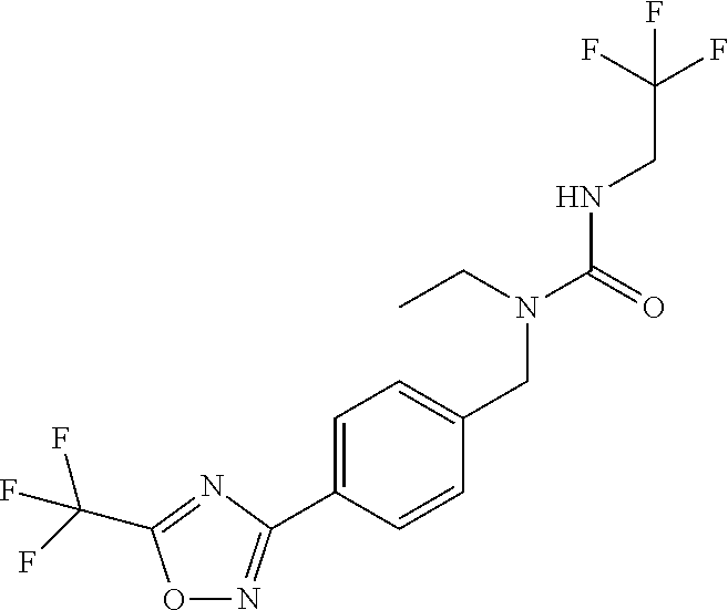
C(NC(N(CC1=CC=C(C2=NOC(C(F)(F)F)=N2)C=C1)CC)=O)C(F)(F)F
